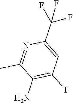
C1(N)=C(I)C=C(C(F)(F)F)N=C1C
